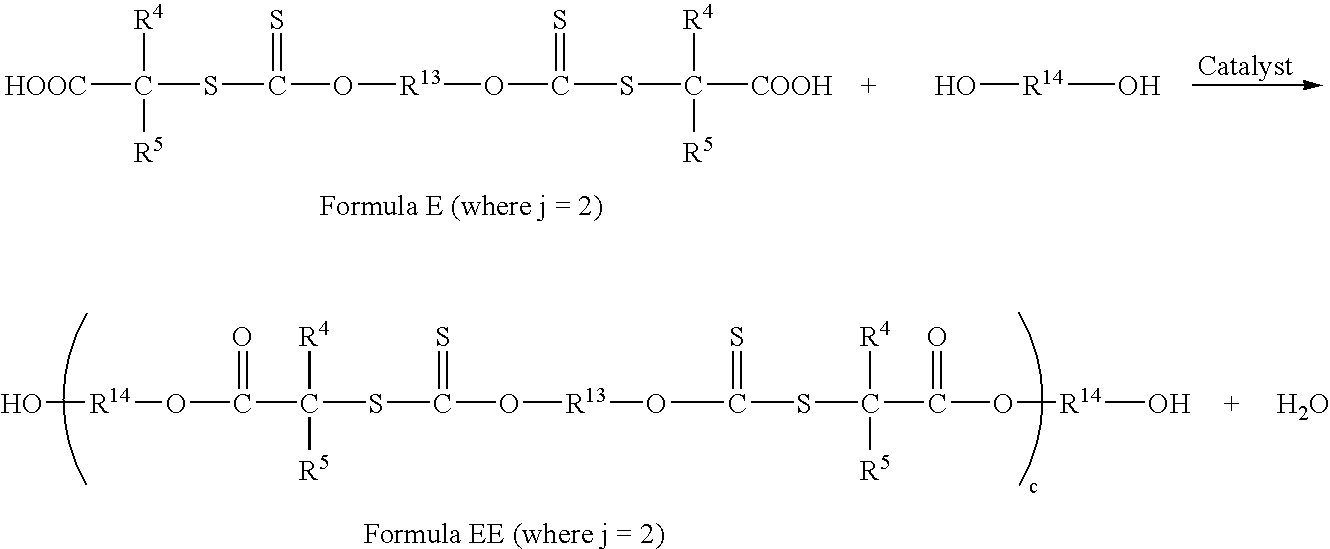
[HOOC]C(SC(=S)O[R13]OC(SC([COOH])([R5])[R4])=S)([R4])[R5].O[R14]O.C(SC(=S)O[R13]OC(SC(C(O[R14]O)=O)([R5])[R4])=S)([R4])([R5])C(O[R14]O)=O
